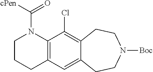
C12=C(C=C3C(=C1Cl)CCN([Boc])CC3)CCCN2C([cPen])=O
